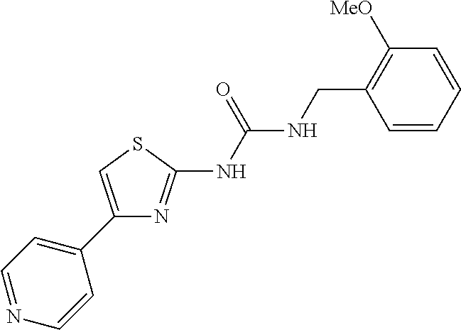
C1(C2=CC=NC=C2)=CSC(NC(NCC2=C([MeO])C=CC=C2)=O)=N1
